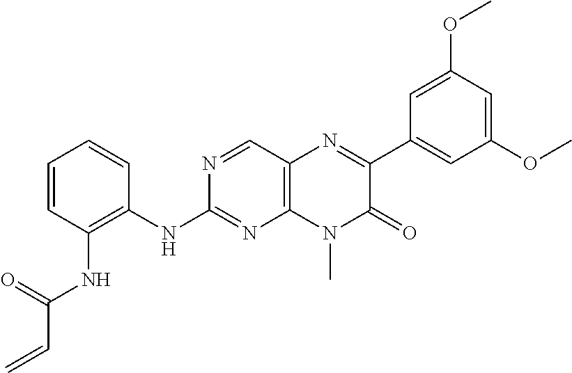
C1=CC=CC(NC2=NC3=C(C=N2)N=C(C2=CC(OC)=CC(OC)=C2)C(=O)N3C)=C1NC(C=C)=O
